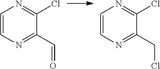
C1=CN=C(C=O)C(Cl)=N1.C1=CN=C(CCl)C(Cl)=N1
